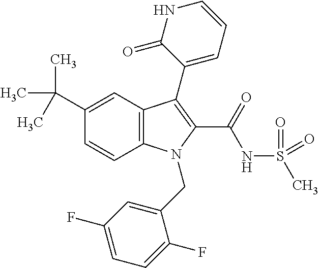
C1(C(C)(C)C)=CC2=C(C=C1)N(CC1=CC(F)=CC=C1F)C(C(NS(C)(=O)=O)=O)=C2C1=CC=CNC1=O
